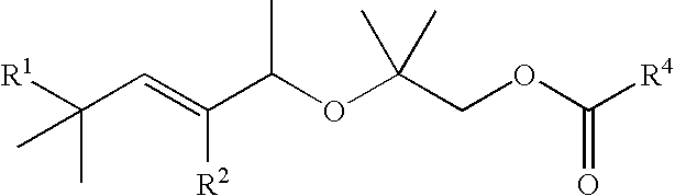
[R1]C(C=C(C(OC(COC([R4])=O)(C)C)C)[R2])(C)C
